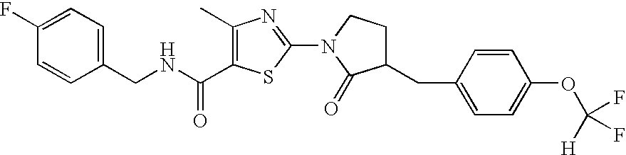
C1(F)=CC=C(CNC(=O)C2=C(C)N=C(N3C(=O)C(CC4=CC=C(OC(F)([H])F)C=C4)CC3)S2)C=C1
